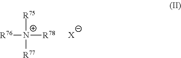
[N+]([R76])([R78])([R75])[R77].[X]
